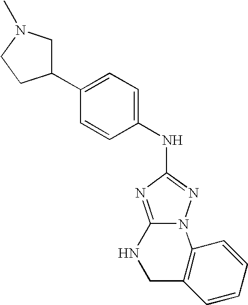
C12=NC(NC3=CC=C(C4CN(C)CC4)C=C3)=NN1C1=C(CN2)C=CC=C1
